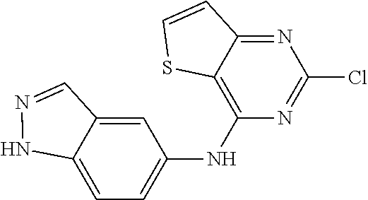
C1(Cl)=NC(NC2=CC=C3C(=C2)C=NN3)=C2C(=N1)C=CS2
